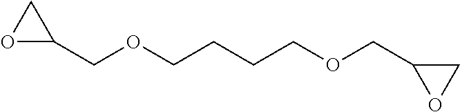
C1(COCCCCOCC2CO2)OC1
